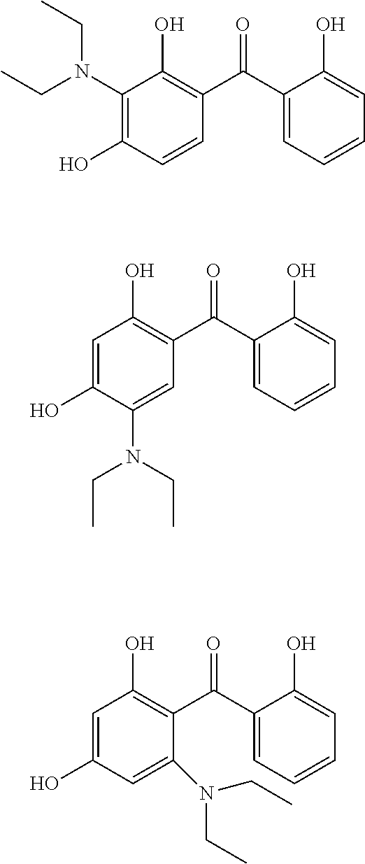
O=C(C1=CC=CC=C1O)C1=C(O)C(N(CC)CC)=C(O)C=C1.O=C(C1=CC=CC=C1O)C1=C(O)C=C(O)C(N(CC)CC)=C1.O=C(C1=CC=CC=C1O)C1=C(O)C=C(O)C=C1N(CC)CC
